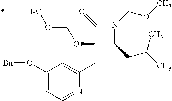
C1(CC2=CC(O[Bn])=CC=N2)(OCOC)C(CC(C)C)N(COC)C1=O
